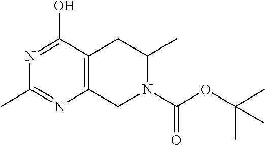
N1=C(O)C2=C(N=C1C)CN(C(OC(C)(C)C)=O)C(C)C2
